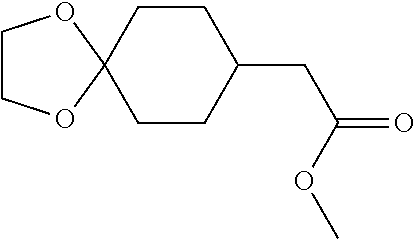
C1CC(CC(=O)OC)CCC12OCCO2
